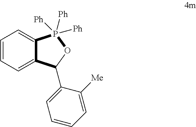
C1=CC=C2C(=C1)P([Ph])([Ph])([Ph])OC2C1=CC=CC=C1[Me]
